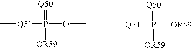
[Q51](P(=[Q50])([OR59])OC)C.[Q51](P(=[Q50])([OR59])[OR59])C
